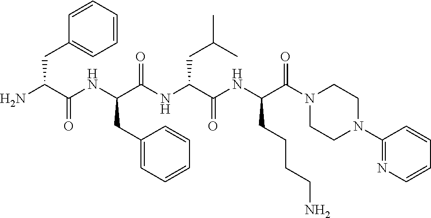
C1(CC(NC(C(N)CC2=CC=CC=C2)=O)C(NC(C(NC(CCCCN)C(=O)N2CCN(C3=NC=CC=C3)CC2)=O)CC(C)C)=O)=CC=CC=C1
